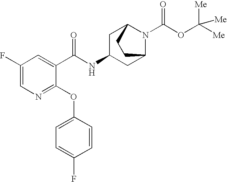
N1=C(OC2=CC=C(F)C=C2)C(C(NC2CC3N(C(OC([Me])([Me])[Me])=O)C(C2)CC3)=O)=CC(F)=C1
